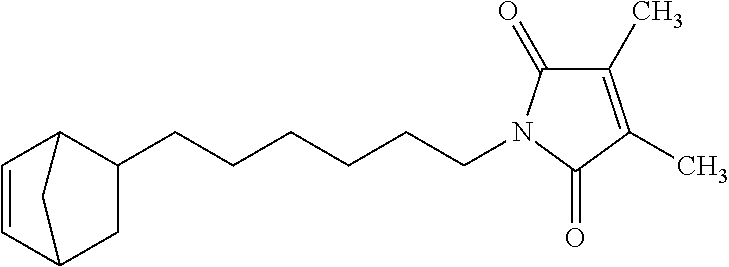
C1=CC2CC(CCCCCCN3C(=O)C(C)=C(C)C3=O)C1C2
